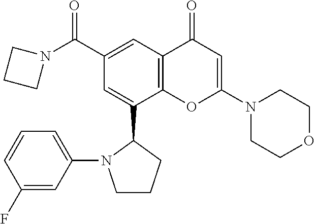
C12=C(C=C(C(N3CCC3)=O)C=C1C1N(C3=CC=CC(F)=C3)CCC1)C(=O)C=C(N1CCOCC1)O2
